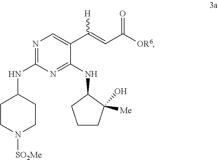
N1([SO2Me])CCC(NC2=NC=C(C(=CC(=O)[OR6])[H])C(NC3CCCC3(O)[Me])=N2)CC1
